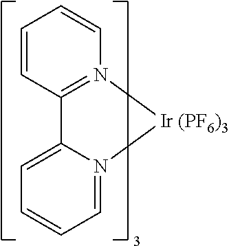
C12=CC=CC=N1[Ir (PF6)3]N1=C2C=CC=C1
